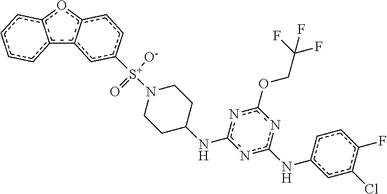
n1c(NC2CCN([S+]([O-])(=O)c3cc4c5c(oc4cc3)cccc5)CC2)nc(OCC(F)(F)F)nc1Nc1cc(Cl)c(F)cc1
